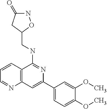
C1(C2=CC3=C(C(NCC4ONC(=O)C4)=N2)C=CC=N3)=CC=C(OC)C(OC)=C1
